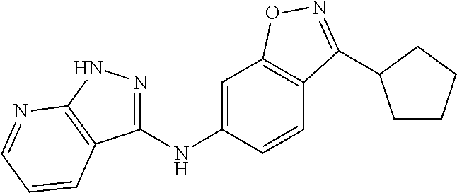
C1(NC2=CC3=C(C=C2)C(C2CCCC2)=NO3)=NNC2=C1C=CC=N2
